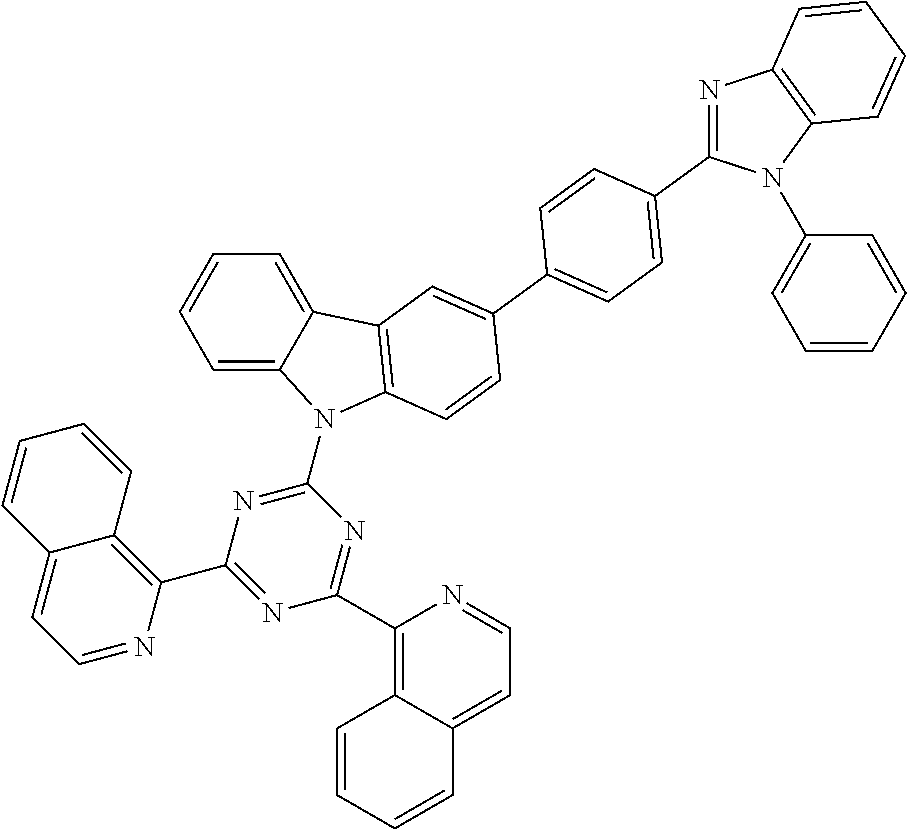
C1=C2C(=CC=C1)C1=C(N2C2=NC(C3=C4C(=CC=N3)C=CC=C4)=NC(C3=C4C(=CC=N3)C=CC=C4)=N2)C=CC(C2=CC=C(C3=NC4=C(N3C3=CC=CC=C3)C=CC=C4)C=C2)=C1
